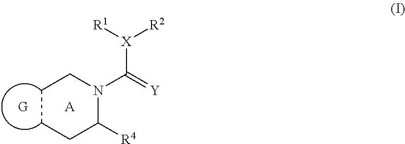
C1CCC([R4])N(C(=[Y])[X]([R2])[R1])C1.[A]
